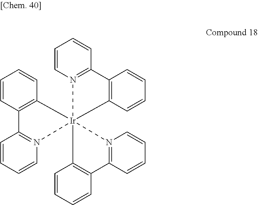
C1=CC2=C(C=C1)[Ir]13(N4=C(C=CC=C4)C4=C1C=CC=C4)(N1=C2C=CC=C1)N1=C(C=CC=C1)C1=C3C=CC=C1
